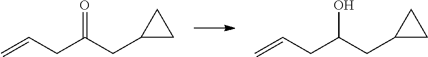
O=C(CC1CC1)CC=C.OC(CC1CC1)CC=C
